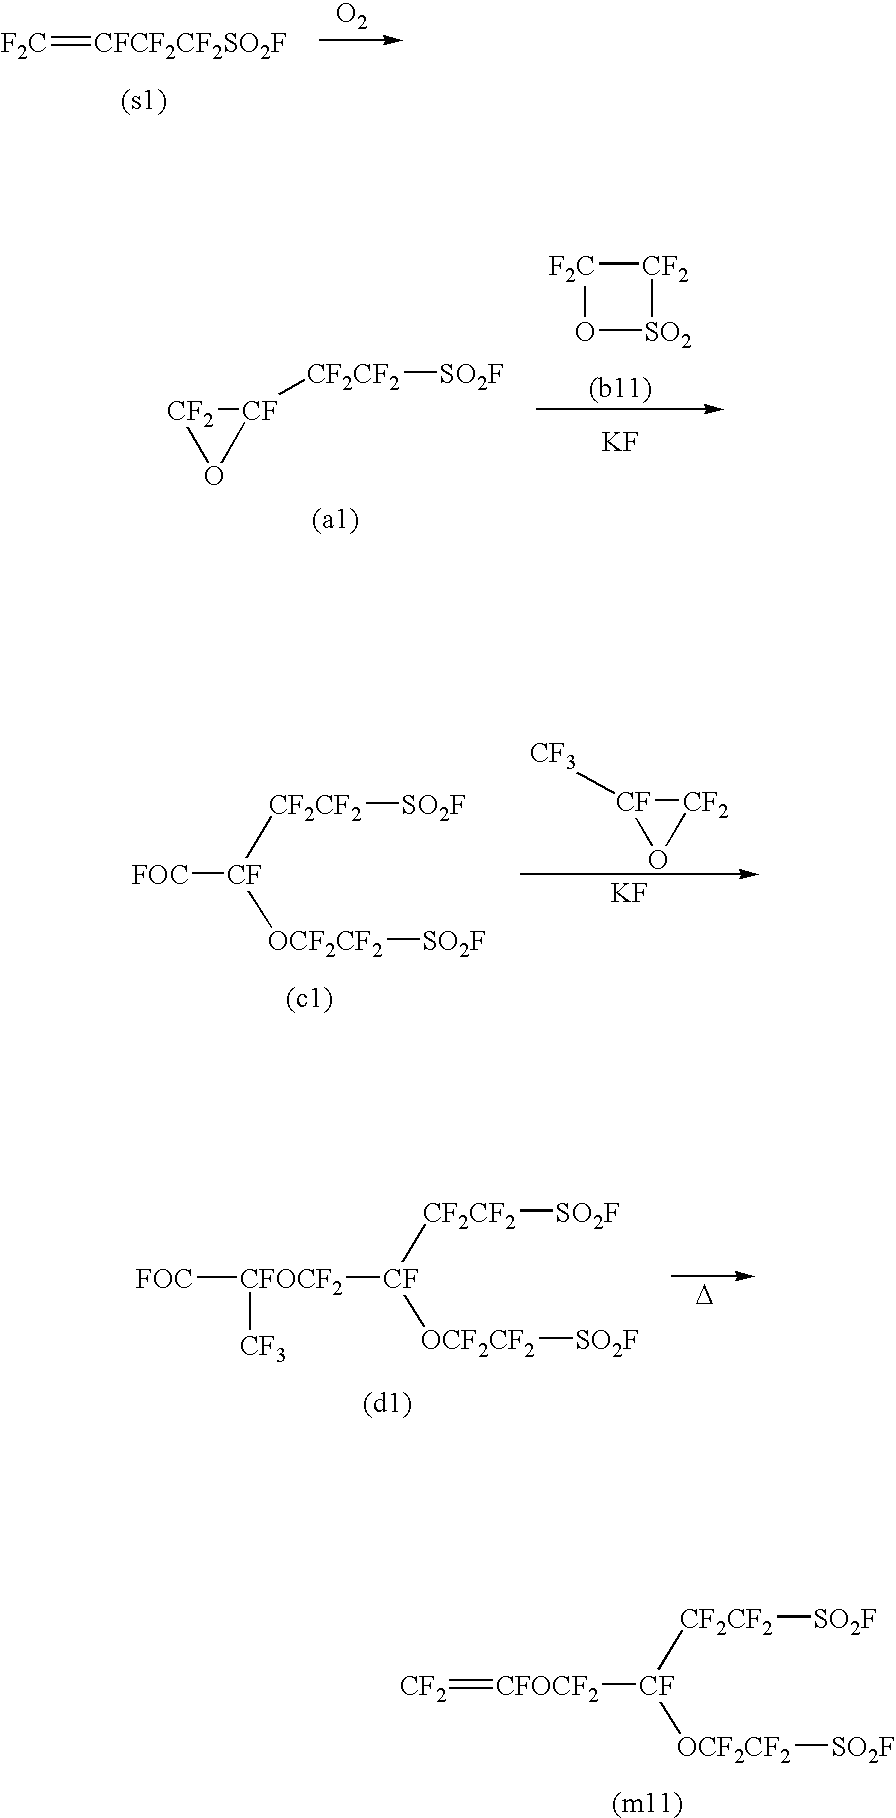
[O2].[F2C]=[CFCF2CF2SO2F].O1[SO2][CF2][F2C]1.[KF].[CF]1([CF2CF2][SO2F])[CF2]O1.[CFOCF2]([CF]([CF2CF2][SO2F])[OCF2CF2][SO2F])=[CF2].[CF2]1[CF]([CF3])O1.[KF].[FOC][CF]([CF2CF2][SO2F])[OCF2CF2][SO2F].[D].[CFOCF2]([CF]([CF2CF2][SO2F])[OCF2CF2][SO2F])([FOC])[CF3]
